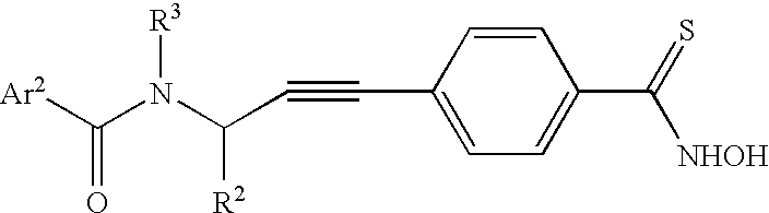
[Ar2]C(N(C(C#CC1=CC=C(C(=S)[NHOH])C=C1)[R2])[R3])=O
